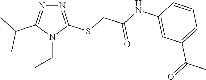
N1=C(SCC(NC2=CC(C(=O)C)=CC=C2)=O)N(CC)C(C(C)C)=N1
